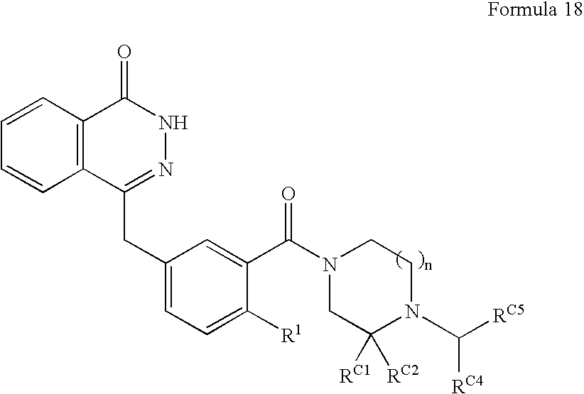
C12=C(C(CC3=CC=C([R1])C(C(N4CC([RC1])([RC2])N(C([RC5])[RC4])CC4)=O)=C3)=NNC1=O)C=CC=C2
